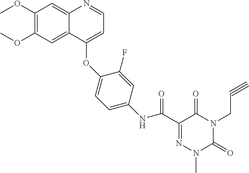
C1(OC)=C(OC)C=C2C(=C1)N=CC=C2OC1=CC=C(NC(C2=NN(C)C(=O)N(CC#C)C2=O)=O)C=C1F
